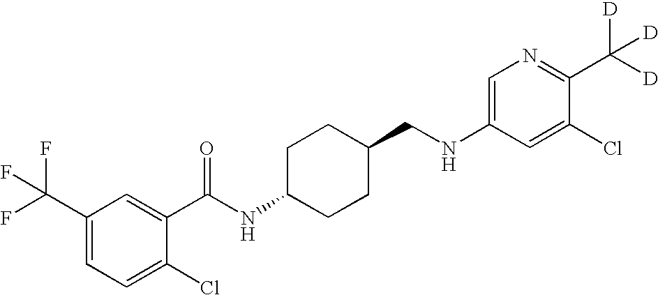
N(CC1CCC(NC(=O)C2=CC(C(F)(F)F)=CC=C2Cl)CC1)C1=CN=C(C([D])([D])[D])C(Cl)=C1
